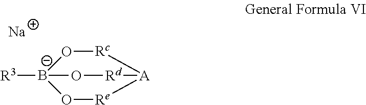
[R3][B-]12O[Re][A]([Rc]O1)[Rd]O2.[Na]
